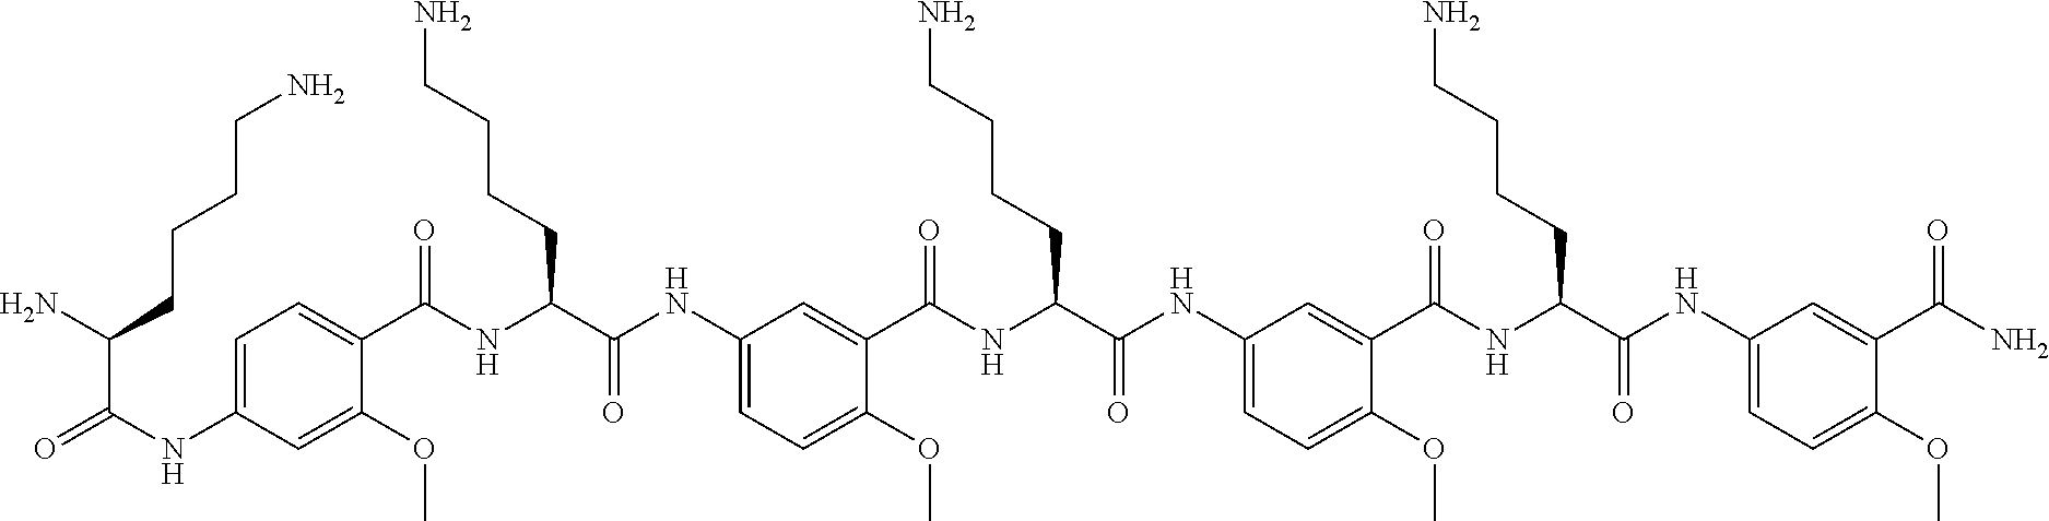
C1=C(NC(=O)C(N)CCCCN)C=C(OC)C(C(NC(C(NC2=CC=C(OC)C(C(NC(C(NC3=CC=C(OC)C(C(NC(C(NC4=CC=C(OC)C(C(N)=O)=C4)=O)CCCCN)=O)=C3)=O)CCCCN)=O)=C2)=O)CCCCN)=O)=C1
